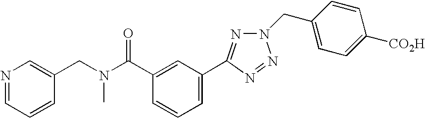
O=C(C1=CC(C2=NN(CC3=CC=C([CO2H])C=C3)N=N2)=CC=C1)N(CC1=CN=CC=C1)C
